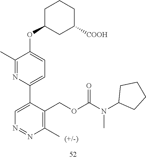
C(OC(N(C1CCCC1)C)=O)C1=C(C)N=NC=C1C1=CC=C(OC2CCCC([COOH])C2)C(C)=N1
